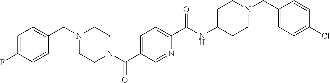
C1(CN2CCC(NC(C3=CC=C(C(N4CCN(CC5=CC=C(F)C=C5)CC4)=O)C=N3)=O)CC2)=CC=C(Cl)C=C1
